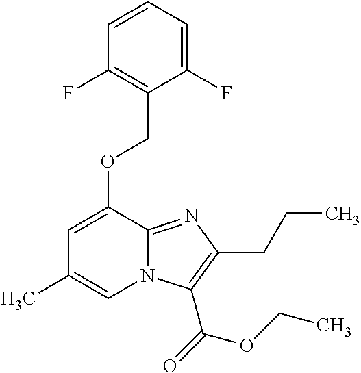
C1=CC=C(F)C(COC2=CC(C)=CN3C2=NC(CCC)=C3C(=O)OCC)=C1F
